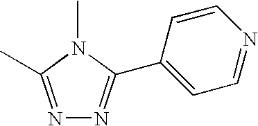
N1=C(C)N(C)C(C2=CC=NC=C2)=N1
